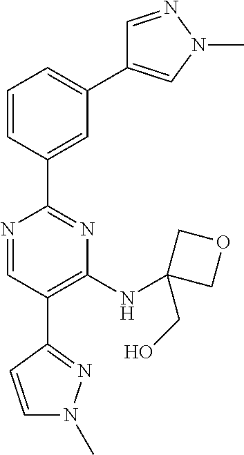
C1=C(C2=NC(NC3(CO)COC3)=C(C3=NN(C)C=C3)C=N2)C=CC=C1C1=CN(C)N=C1
